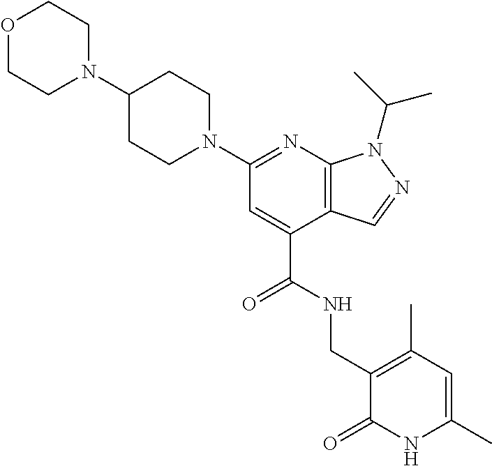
C1C(N2CCOCC2)CCN(C2=NC3=C(C(C(=O)NCC4=C(C)C=C(C)NC4=O)=C2)C=NN3C(C)C)C1
